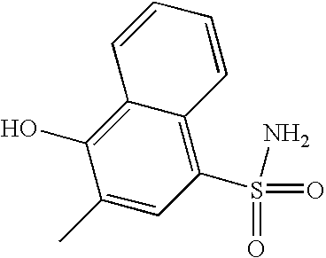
C1(C)=CC(S(=O)(=O)N)=C2C(=C1O)C=CC=C2
